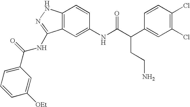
C12=C(C=C(NC(C(C3=CC(Cl)=C(Cl)C=C3)CCN)=O)C=C1)C(NC(C1=CC=CC([OEt])=C1)=O)=NN2
